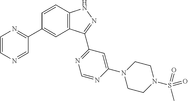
C12=C(C=CC(C3=NC=CN=C3)=C1)NN=C2C1=NC=NC(N2CCN(S(=O)(C)=O)CC2)=C1
